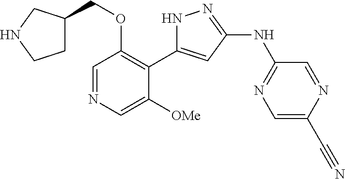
C1=NC=C([OMe])C(C2=CC(NC3=NC=C(C#N)N=C3)=NN2)=C1OCC1CCNC1
